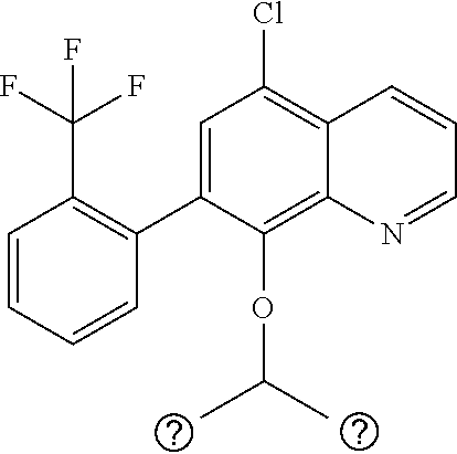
C1=C(C2=C(C(F)(F)F)C=CC=C2)C(OC(C)C)=C2C(=C1Cl)C=CC=N2
